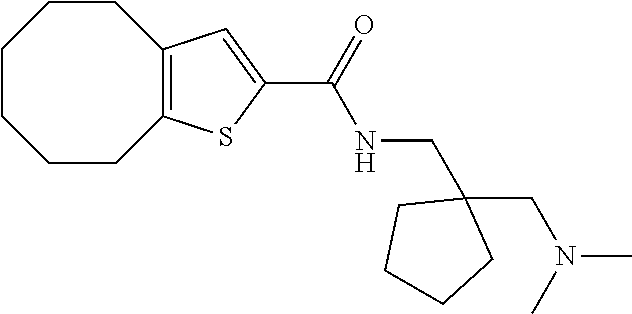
C1CCCC2=C(CC1)C=C(C(NCC1(CN(C)C)CCCC1)=O)S2
